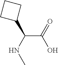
C(C(NC)C1CCC1)(O)=O
